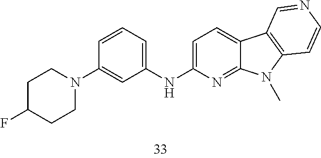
C1=C(NC2=CC=CC(N3CCC(F)CC3)=C2)N=C2C(=C1)C1=C(N2C)C=CN=C1
